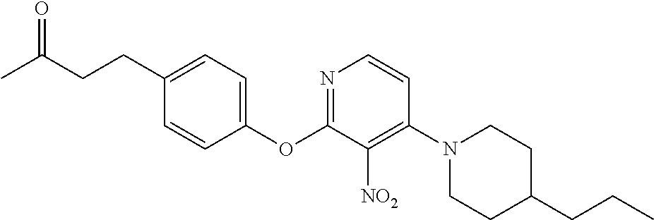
C1(OC2=NC=CC(N3CCC(CCC)CC3)=C2[NO2])=CC=C(CCC(C)=O)C=C1
